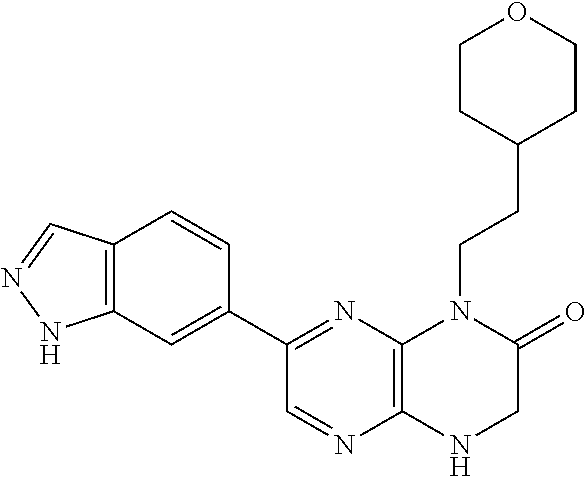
C12=C(C=C(C3=NC4=C(N=C3)NCC(=O)N4CCC3CCOCC3)C=C1)NN=C2
